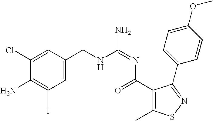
C1=C(CNC(=NC(=O)C2=C(C)SN=C2C2=CC=C(OC)C=C2)N)C=C(Cl)C(N)=C1I
